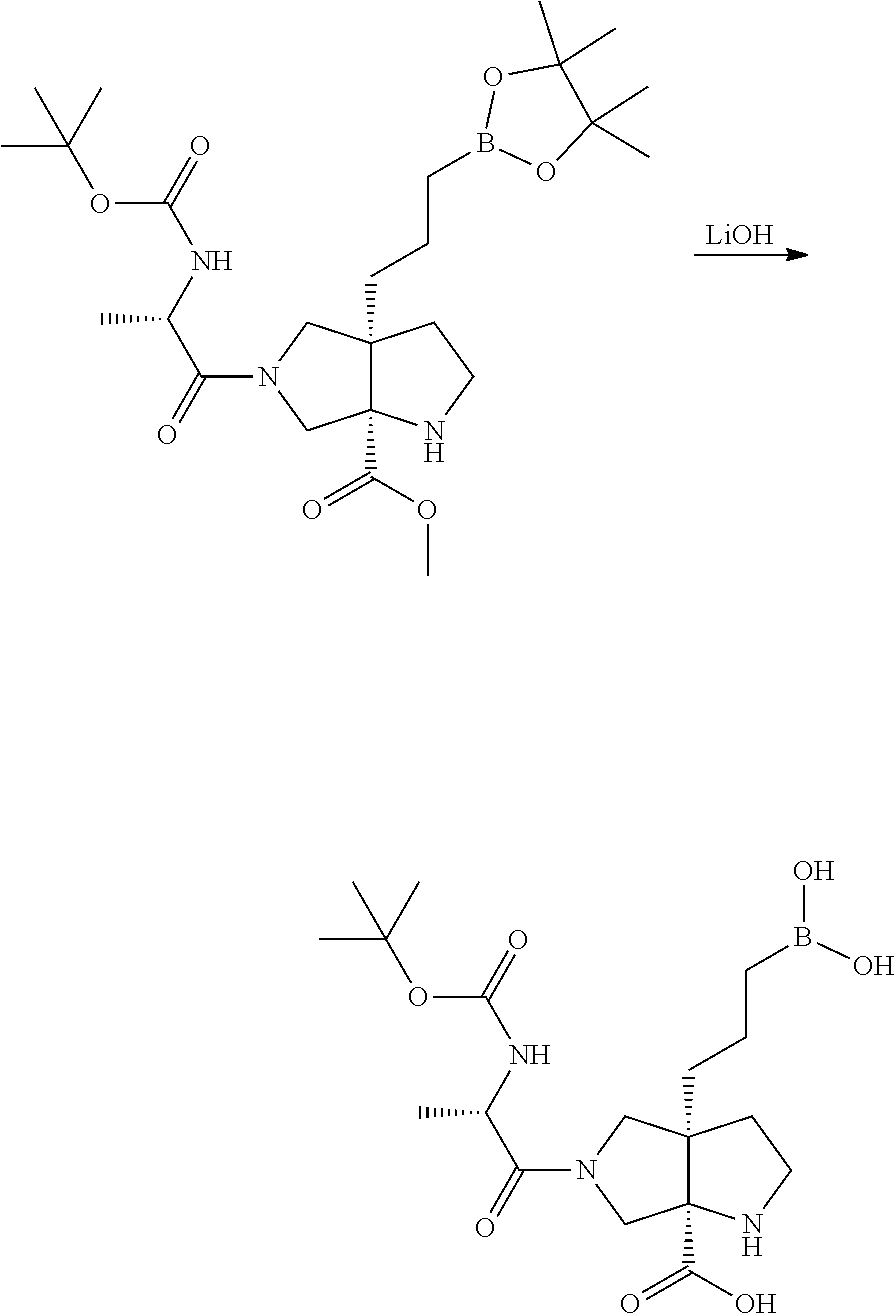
C12(CCCB(O)O)C(C(=O)O)(NCC1)CN(C(=O)C(NC(=O)OC(C)(C)C)C)C2.[LiOH].C12(CCCB3OC(C)(C)C(C)(C)O3)C(C(=O)OC)(NCC1)CN(C(=O)C(NC(=O)OC(C)(C)C)C)C2
